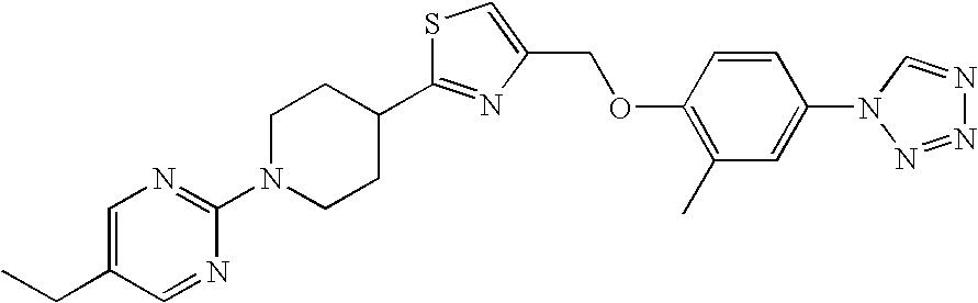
C1(N2CCC(C3=NC(COC4=C(C)C=C(N5N=NN=C5)C=C4)=CS3)CC2)=NC=C(CC)C=N1
